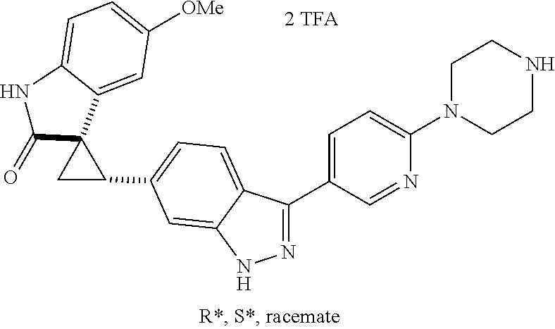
N1=C(C2=CC=C(N3CCNCC3)N=C2)C2=CC=C(C3CC34C(=O)NC3=CC=C([OMe])C=C43)C=C2N1
